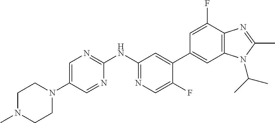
C1(N2CCN(C)CC2)=CN=C(NC2=NC=C(F)C(C3=CC4=C(C(F)=C3)N=C(C)N4C(C)C)=C2)N=C1
